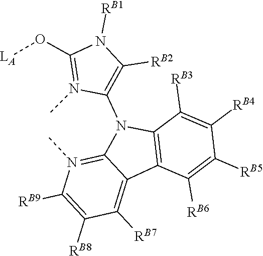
C12=C(C([RB3])=C([RB4])C([RB5])=C1[RB6])N(C1=C([RB2])N([RB1])C(O[LA])=N1C)C1=N(C)C([RB9])=C([RB8])C([RB7])=C21
